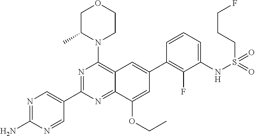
C12=NC(C3=CN=C(N)N=C3)=NC(N3CCOCC3C)=C1C=C(C1=C(F)C(NS(CCCF)(=O)=O)=CC=C1)C=C2OCC
